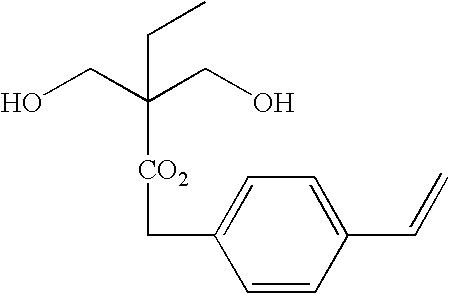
OCC(CO)([CO2]CC1=CC=C(C=C)C=C1)CC
